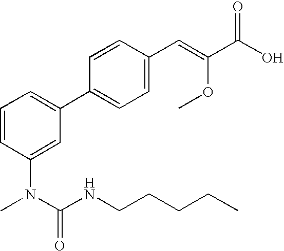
C1=CC(N(C(=O)NCCCCC)C)=CC(C2=CC=C(C=C(OC)C(O)=O)C=C2)=C1
